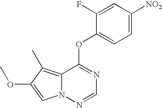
O(C1=NC=NN2C1=C(C)C(OC)=C2)C1=CC=C([NO2])C=C1F
